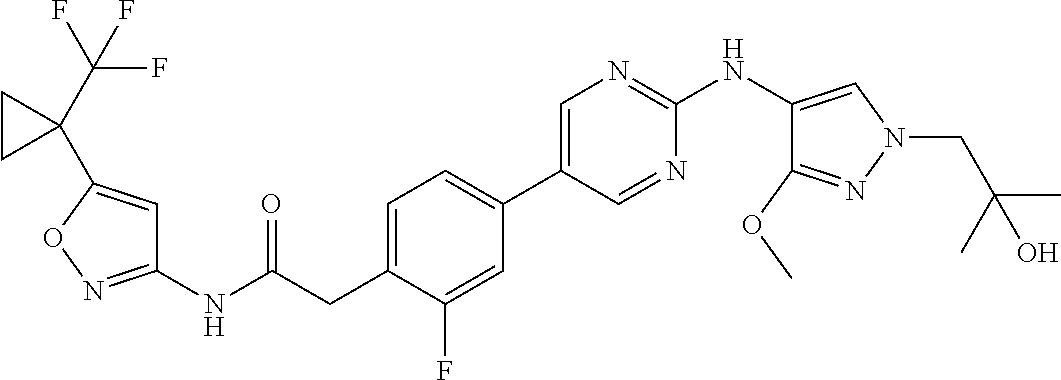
C1(NC(=O)CC2=CC=C(C3=CN=C(NC4=CN(CC(C)(C)O)N=C4OC)N=C3)C=C2F)=NOC(C2(C(F)(F)F)CC2)=C1
